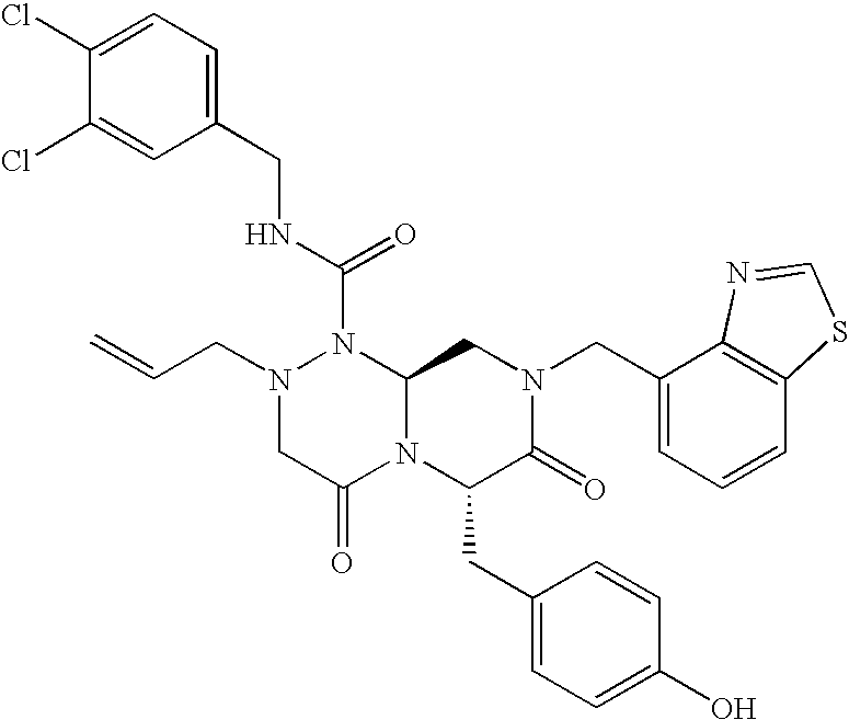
N1(C(NCC2=CC=C(Cl)C(Cl)=C2)=O)N(CC=C)CC(=O)N2C1CN(CC1=CC=CC3=C1N=CS3)C(=O)C2CC1=CC=C(O)C=C1
